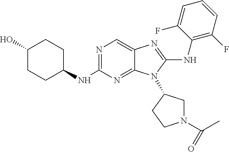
C1(O)CCC(NC2=NC=C3C(=N2)N(C2CN(C(=O)C)CC2)C(NC2=C(F)C=CC=C2F)=N3)CC1
